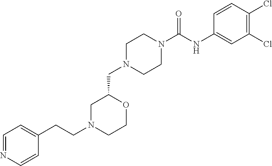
C(N1CCOC(CN2CCN(C(NC3=CC(Cl)=C(Cl)C=C3)=O)CC2)C1)CC1=CC=NC=C1
